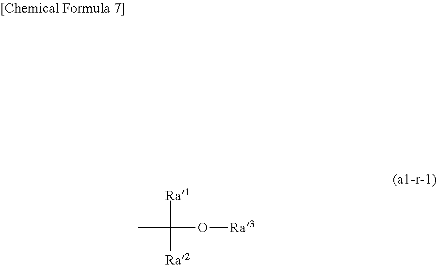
CC(O[Ra3])([Ra1])[Ra2]
